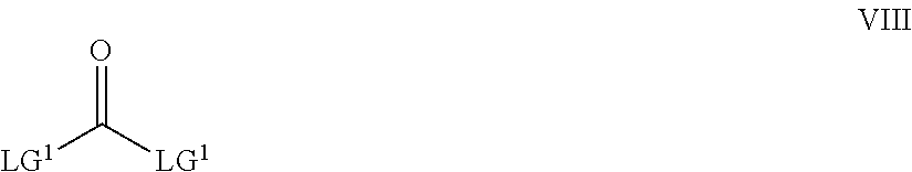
[LG1]C([LG1])=O
